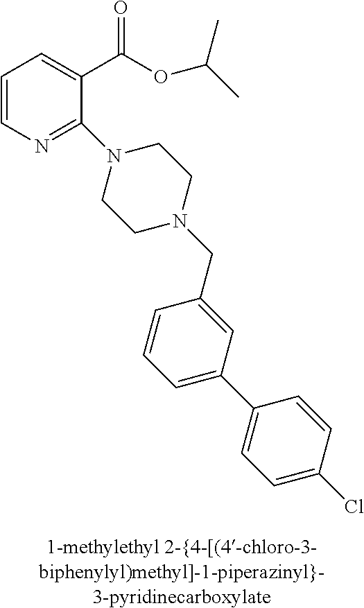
C1=CN=C(N2CCN(CC3=CC(C4=CC=C(Cl)C=C4)=CC=C3)CC2)C(C(OC(C)C)=O)=C1
